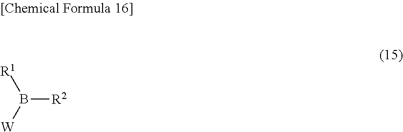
B([W])([R2])[R1]
